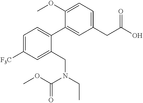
C1(OC)=CC=C(CC(O)=O)C=C1C1=CC=C([F3C])C=C1CN(CC)C(OC)=O
